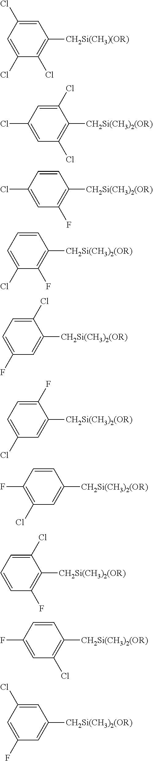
C1=C(Cl)C=C(Cl)C(Cl)=C1[CH2Si(CH3)(OR)].C1(Cl)=CC(Cl)=CC(Cl)=C1[CH2Si(CH3)2(OR)].C1=CC(Cl)=CC(F)=C1[CH2Si(CH3)2(OR)].C1=CC=C(Cl)C(F)=C1[CH2Si(CH3)2(OR)].C1(Cl)=CC=C(F)C=C1[CH2Si(CH3)2(OR)].C1(F)=CC=C(Cl)C=C1[CH2Si(CH3)2(OR)].C1=CC(F)=C(Cl)C=C1[CH2Si(CH3)2(OR)].C1(Cl)=CC=CC(F)=C1[CH2Si(CH3)2(OR)].C1=C(Cl)C=C(F)C=C1[CH2Si(CH3)2(OR)].C1=CC(F)=CC(Cl)=C1[CH2Si(CH3)2(OR)]
